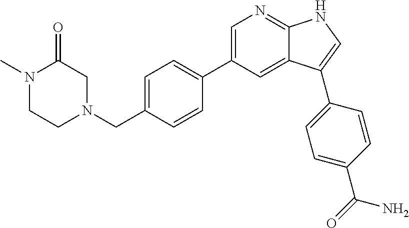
N1(C)CCN(CC2=CC=C(C3=CN=C4C(=C3)C(C3=CC=C(C(N)=O)C=C3)=CN4)C=C2)CC1=O
